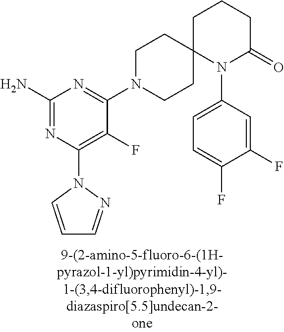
C1(N)=NC(N2N=CC=C2)=C(F)C(N2CCC3(CC2)N(C2=CC=C(F)C(F)=C2)C(=O)CCC3)=N1
